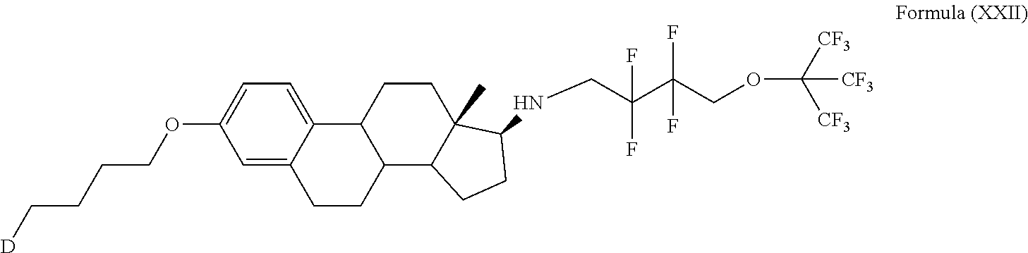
[D]CCCCOC1=CC=C2C(=C1)CCC1C2CCC2(C)C1CCC2NCC(C(COC([CF3])([CF3])[CF3])(F)F)(F)F
